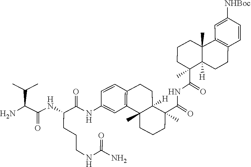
C1=C(NC(C(NC(C(N)C(C)C)=O)CCCNC(=O)N)=O)C=CC2=C1C1(C)C([H])(CC2)C(C(=O)NC(C2(C)C3([H])CCC4=C(C=C([NHBoc])C=C4)C3(C)CCC2)=O)(C)CCC1
